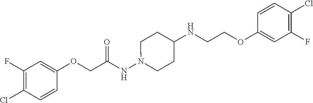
C1(OCC(NN2CCC(NCCOC3=CC(F)=C(Cl)C=C3)CC2)=O)=CC(F)=C(Cl)C=C1
